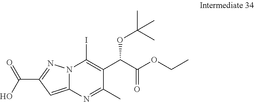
C(C1=NN2C(=C1)N=C(C)C(C(C(OCC)=O)OC(C)(C)C)=C2I)(O)=O
